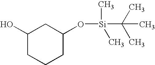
C1(O)CCCC(O[Si](C)(C)C(C)(C)C)C1
